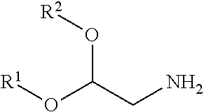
[R1]OC(O[R2])CN
